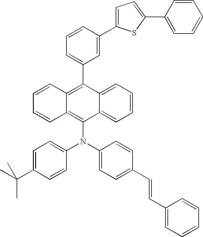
C1=C(C2=C3C(=C(N(C4=CC=C(C(C)(C)C)C=C4)C4=CC=C(C=CC5=CC=CC=C5)C=C4)C4=CC=CC=C24)C=CC=C3)C=C(C2=CC=C(C3=CC=CC=C3)S2)C=C1
